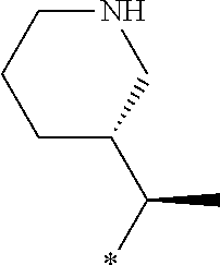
C1CC(C(C)*)CNC1
